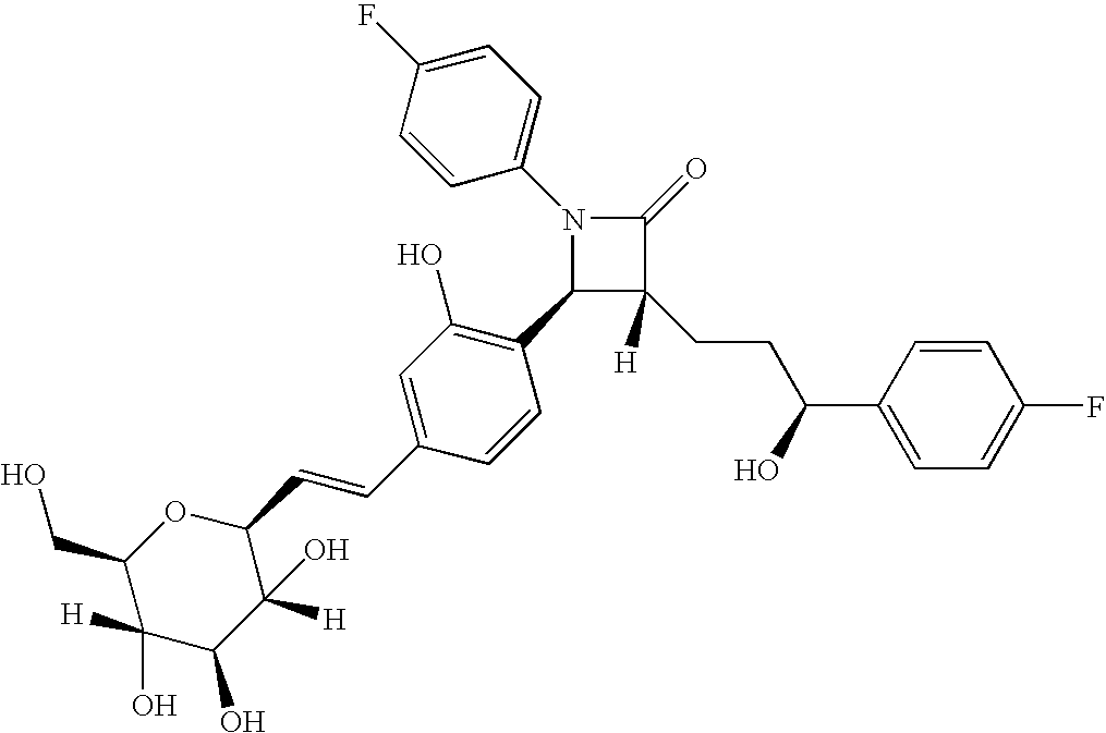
N1(C2=CC=C(F)C=C2)C(C2=C(O)C=C(C=CC3OC(CO)C(O)([H])C(O)C3([H])O)C=C2)C(CCC(C2=CC=C(F)C=C2)O)([H])C1=O
